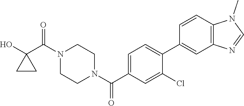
OC1(C(N2CCN(C(=O)C3=CC=C(C4=CC5=C(C=C4)N(C)C=N5)C(Cl)=C3)CC2)=O)CC1
